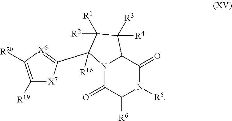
N12C(=O)C([R6])N([R5])C(=O)C1C([R4])([R3])C([R1])([R2])C2(C1=[X6]C([R20])=C([R19])[X7]1)[R16]
